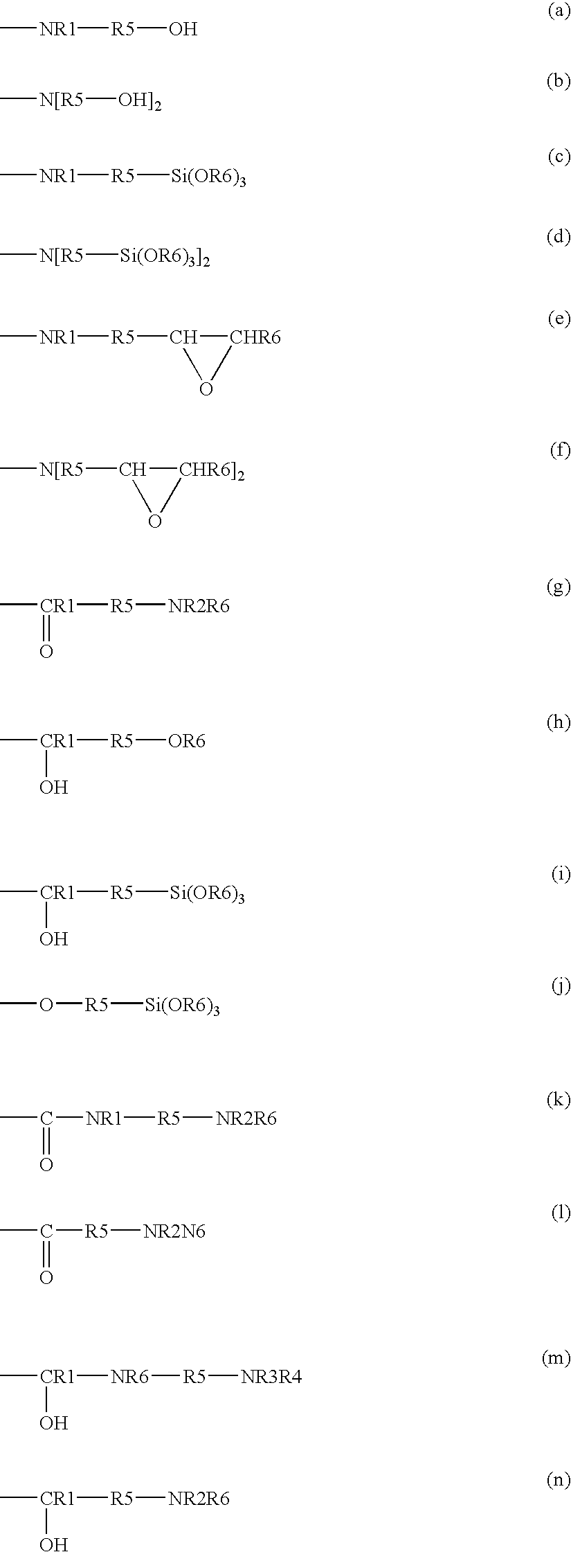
C[NR1][R5]O.C[N[R5][OH]2].C[NR1][R5][Si(OR6)3].C[N[R5][Si(OR6)3]2].C[NR1][R5]C1[CHR6]O1.C[N[R5]C1[CHR6]2]O1.C[CR1]([R5][NR2R6])=O.C[CR1]([R5][OR6])O.C[CR1]([R5][Si(OR6)3])O.CO[R5][Si(OR6)3].CC(=O)[NR1][R5][NR2R6].[R5]([NR2N6])C(C)=O.C[CR1]([NR6][R5][NR3R4])O.C[CR1]([R5][NR2R6])O
